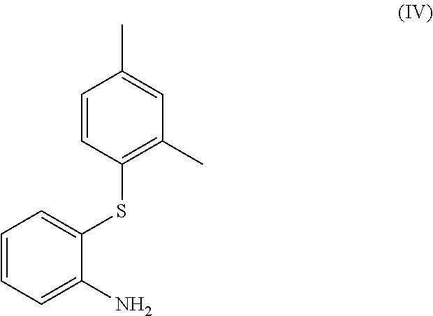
C1=CC(SC2=CC=CC=C2N)=C(C)C=C1C
